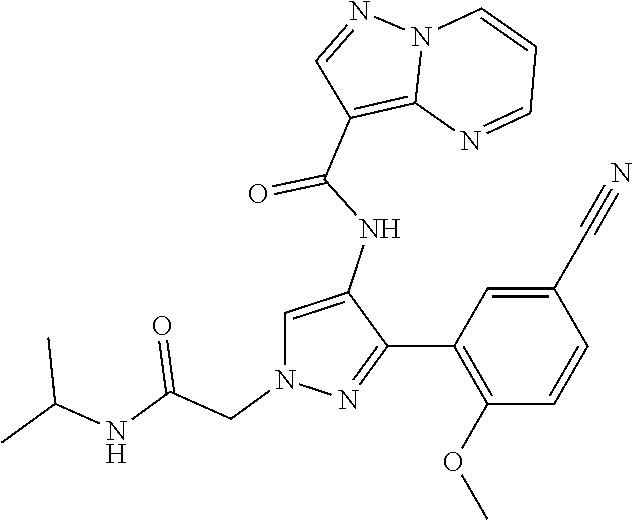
N12C(=C(C(NC3=CN(CC(NC(C)C)=O)N=C3C3=C(OC)C=CC(C#N)=C3)=O)C=N1)N=CC=C2
